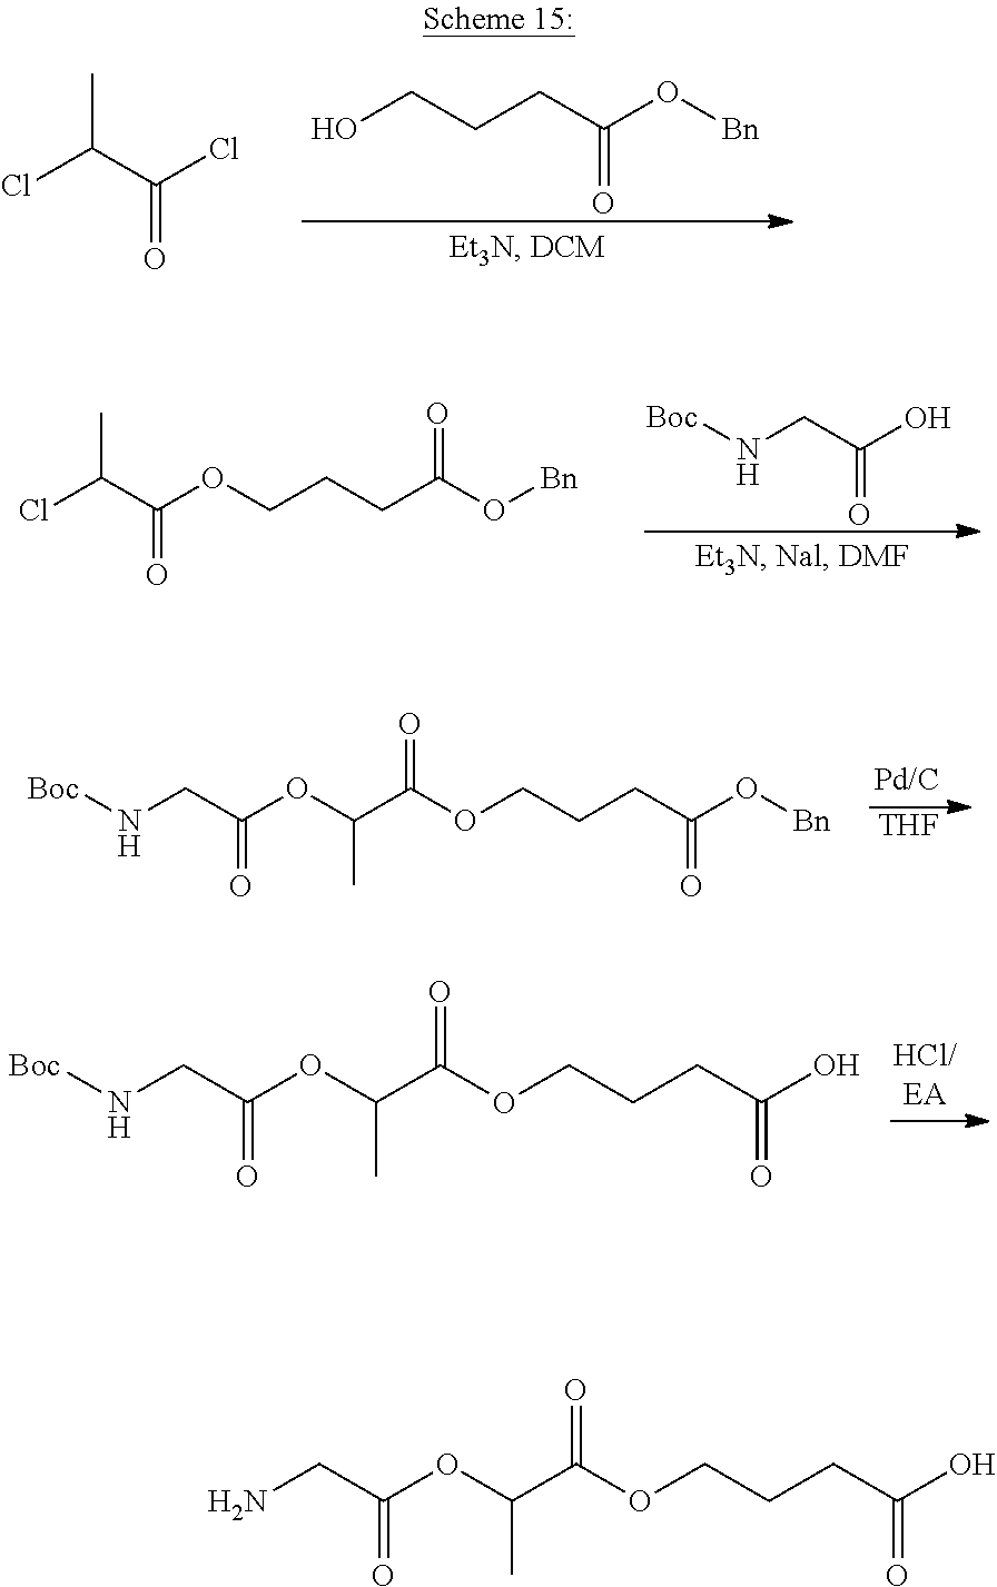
OCCCC(O[Bn])=O.ClC(C(Cl)=O)C.[Boc]NCC(O)=O.ClC(C(OCCCC(O[Bn])=O)=O)C.[THF].[Boc]NCC(OC(C(OCCCC(O[Bn])=O)=O)C)=O.[Boc]NCC(OC(C(OCCCC(O)=O)=O)C)=O.NCC(OC(C(OCCCC(O)=O)=O)C)=O
